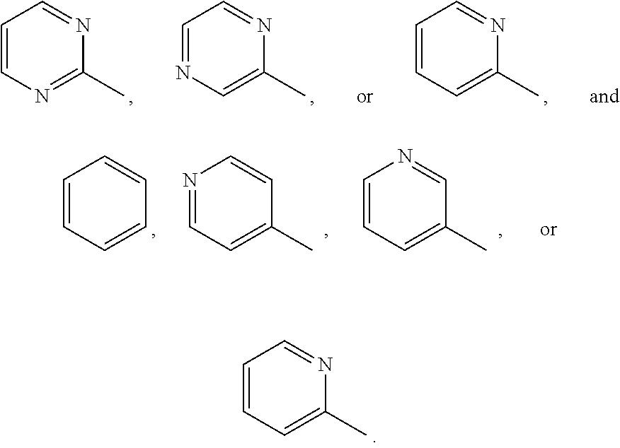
C1=CC=C(C)N=C1.N1=CC=C(C)C=C1.C1=CC=C(C)C=N1.C1=CC=CC=C1.C1=CC=C(C)N=C1.C1=NC=C(C)N=C1.C1=CN=C(C)N=C1
